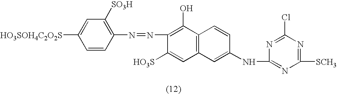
C1=C([HO3SOH4C2O2S])C=CC(N=NC2=C(O)C3=C(C=C2[HO3S])C=C(NC2=NC([SCH3])=NC(Cl)=N2)C=C3)=C1[SO3H]
